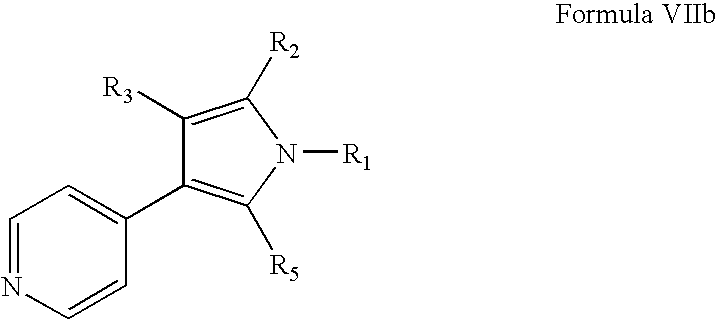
C1([R3])=C([R2])N([R1])C([R5])=C1C1=CC=NC=C1
